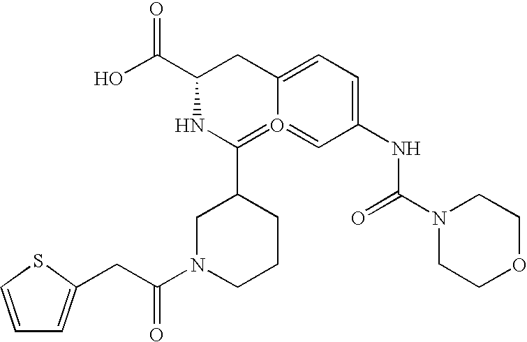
C1=CSC(CC(N2CCCC(C3=O4=CC(NC(N5CCOCC5)=O)=CC=C4CC(C(O)=O)N3)C2)=O)=C1
